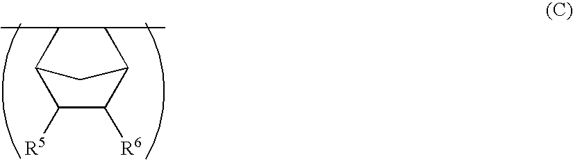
C1([R5])C([R6])C2C(C)C(C)C1C2
